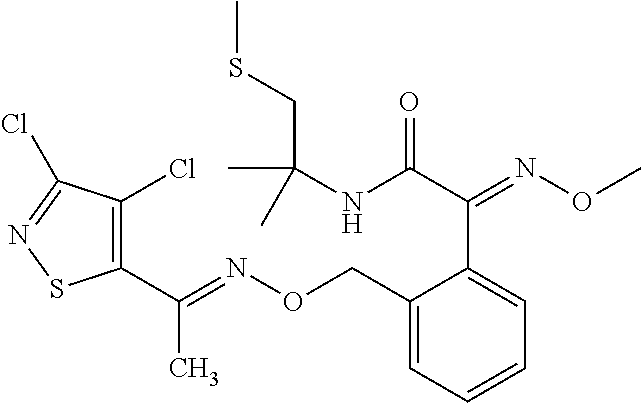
C1(C(=NOCC2=CC=CC=C2C(C(NC(CSC)(C)C)=O)=NOC)C)=C(Cl)C(Cl)=NS1
